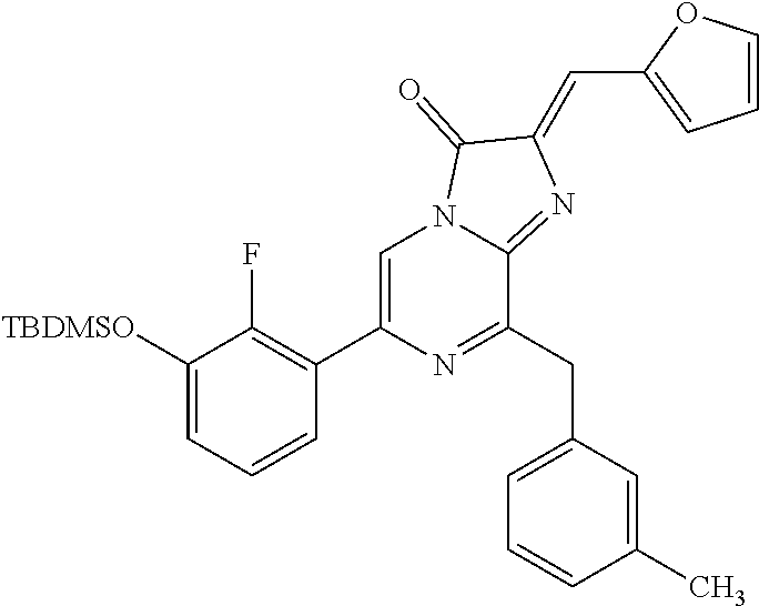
C1([TBDMSO])=CC=CC(C2=CN3C(=NC(=CC4=CC=CO4)C3=O)C(CC3=CC=CC(C)=C3)=N2)=C1F
